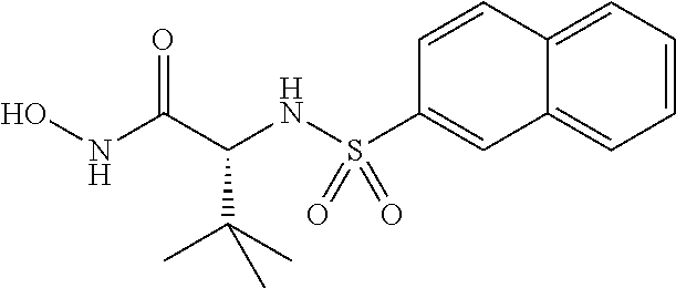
ONC(C(NS(=O)(=O)C1=CC2=CC=CC=C2C=C1)C(C)(C)C)=O
